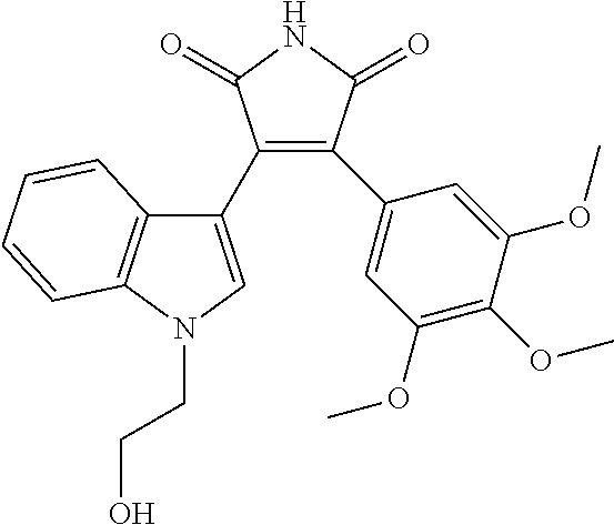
C1(C2=C(C3=CC(OC)=C(OC)C(OC)=C3)C(=O)NC2=O)=CN(CCO)C2=C1C=CC=C2
